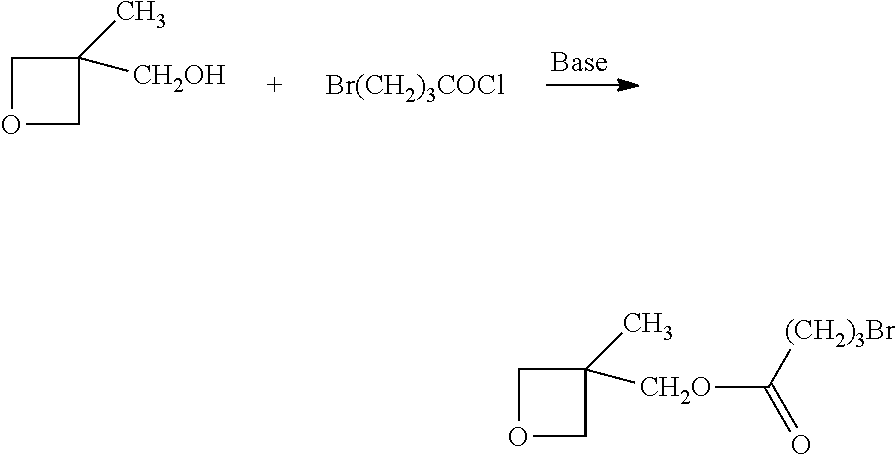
C1OCC1([CH2OH])C.[Br(CH2)3COCl].C1OCC1([CH2O]C([(CH2)3Br])=O)C
